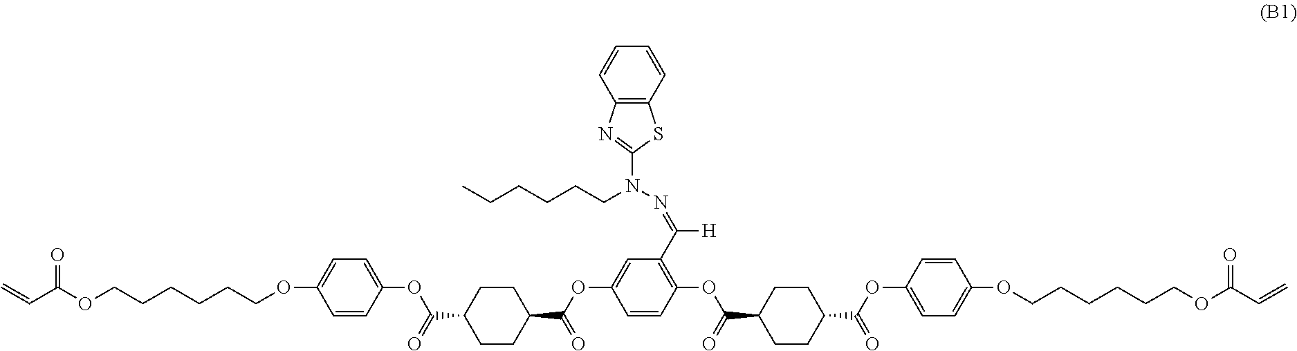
C=CC(OCCCCCCOC1=CC=C(OC(C2CCC(C(OC3=CC(C([H])=NN(C4=NC5=C(C=CC=C5)S4)CCCCCC)=C(OC(C4CCC(C(OC5=CC=C(OCCCCCCOC(C=C)=O)C=C5)=O)CC4)=O)C=C3)=O)CC2)=O)C=C1)=O
